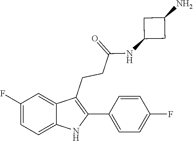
C1=C(F)C=C2C(CCC(=O)NC3CC(N)C3)=C(C3=CC=C(F)C=C3)NC2=C1
